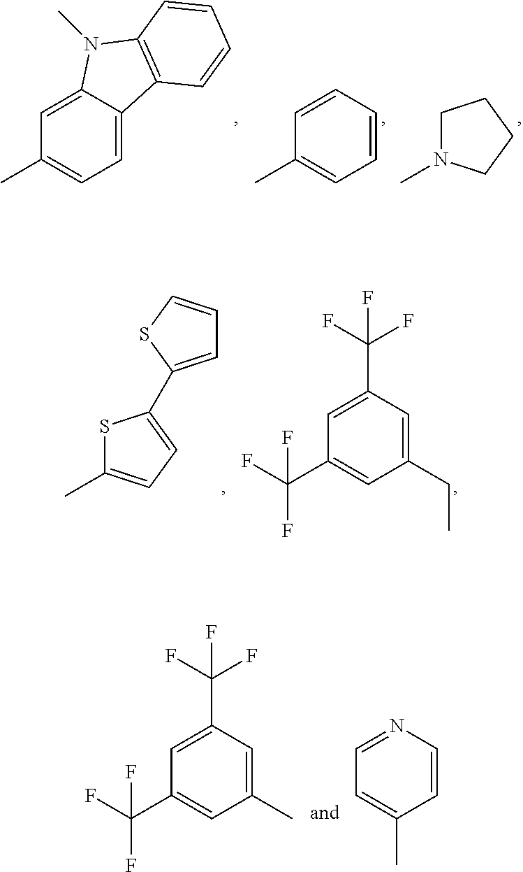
C1=C2C(=CC=C1C)C1=C(N2C)C=CC=C1.C1=CC=CC=C1C.C1N(C)CCC1.S1C(C)=CC=C1C1=CC=CS1.C1=C(C(F)(F)F)C=C(CC)C=C1C(F)(F)F.C1=C(C(F)(F)F)C=C(C)C=C1C(F)(F)F.C1=NC=CC(C)=C1
